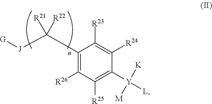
C1(C([J][G])([R21])[R22])=C([R26])C([R25])=C([Y]([L])([K])[M])C([R24])=C1[R23]
